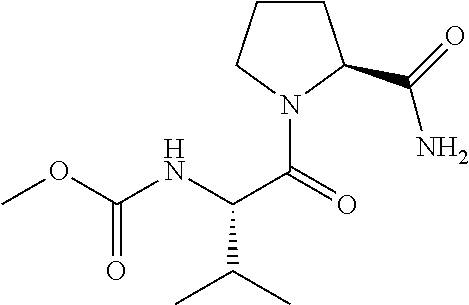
COC(NC(C(=O)N1C(C(=O)N)CCC1)C(C)C)=O
